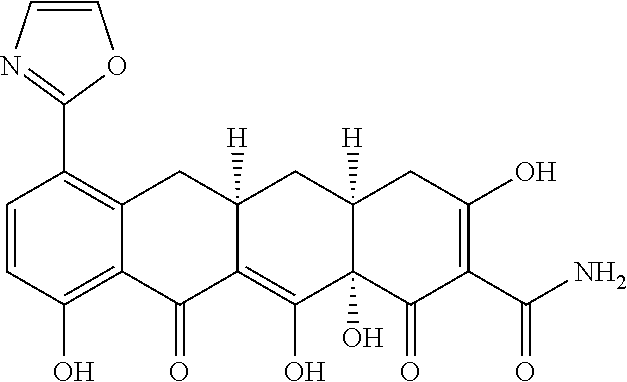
C1=CC(O)=C2C(=C1C1=NC=CO1)CC1([H])C(=C(O)C3(O)C([H])(C1)CC(O)=C(C(N)=O)C3=O)C2=O
